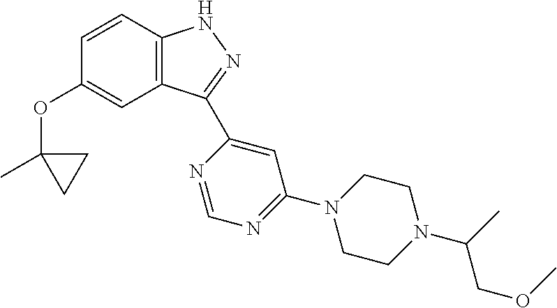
C1=CC2=C(C=C1OC1(C)CC1)C(C1=CC(N3CCN(C(C)COC)CC3)=NC=N1)=NN2
